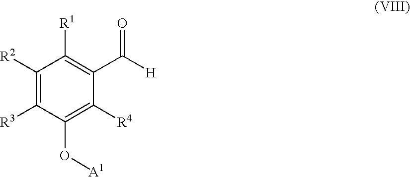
C1([R2])=C([R3])C(O[A1])=C([R4])C(C([H])=O)=C1[R1]
